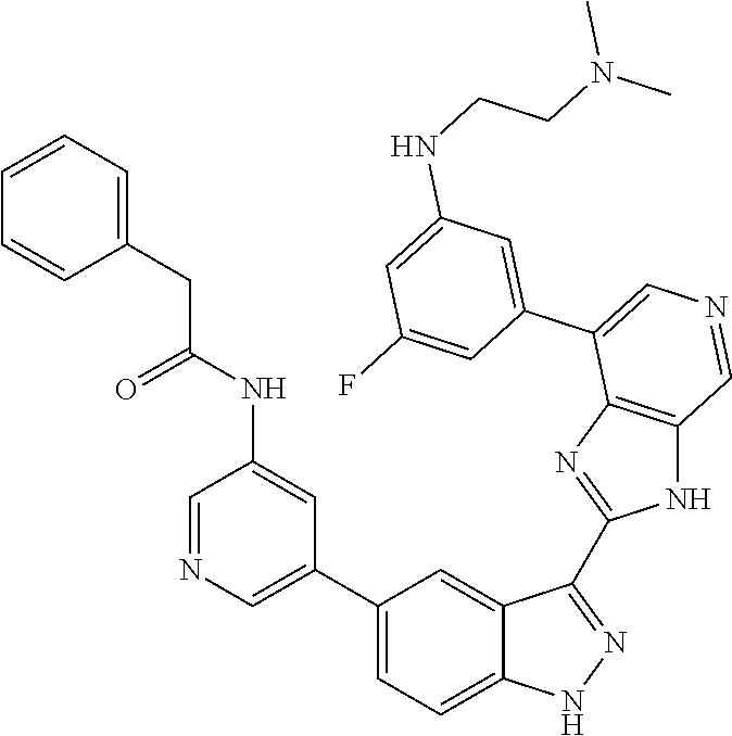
C1(C2=CN=CC(NC(CC3=CC=CC=C3)=O)=C2)=CC=C2C(=C1)C(C1=NC3=C(N1)C=NC=C3C1=CC(NCCN(C)C)=CC(F)=C1)=NN2
